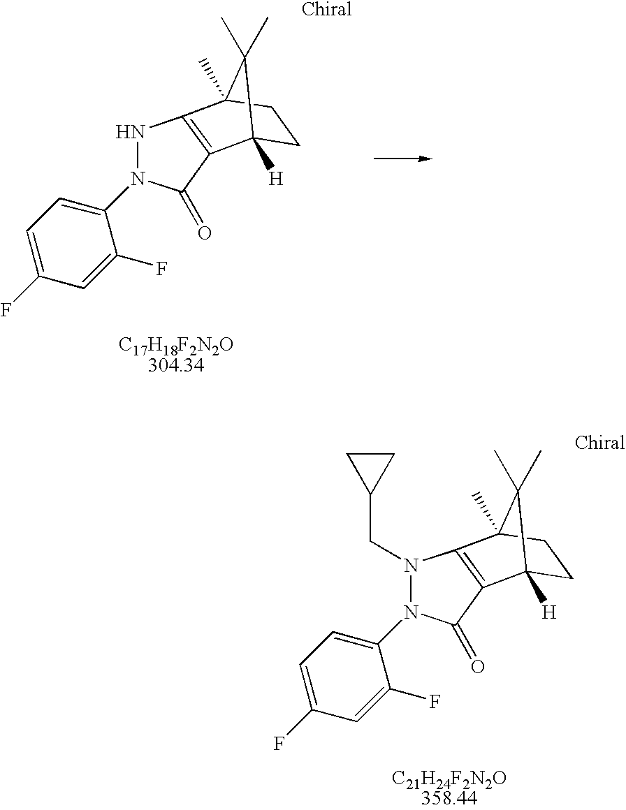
N1N(C2=CC=C(F)C=C2F)C(=O)C2=C1C1(C)CCC2([H])C1(C)C.C(N1N(C2=CC=C(F)C=C2F)C(=O)C2=C1C1(C)CCC2([H])C1(C)C)C1CC1
